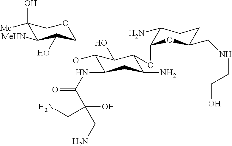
C1(O)([Me])C([MeHN])C(O)C(OC2C(NC(=O)C(CN)(CN)O)CC(N)C(OC3C(N)CCC(CNCCO)O3)C2O)OC1
